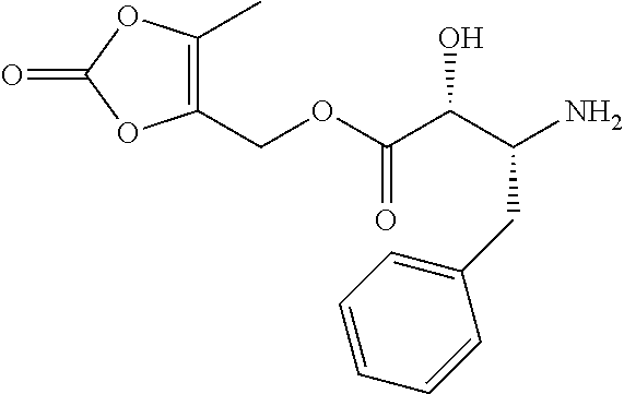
C(OC(C(C(N)CC1=CC=CC=C1)O)=O)C1=C(C)OC(=O)O1
